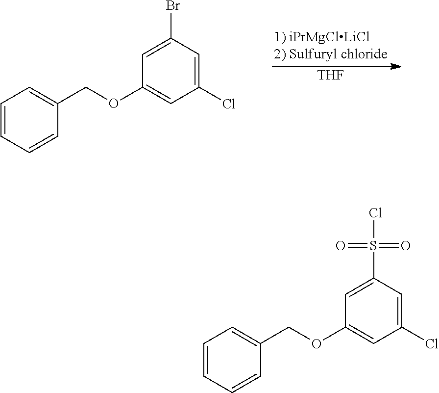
[THF].C1=CC=CC(COC2=CC(Cl)=CC(Br)=C2)=C1.C1=CC=CC(COC2=CC(Cl)=CC(S(Cl)(=O)=O)=C2)=C1
